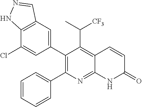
C12=C(C=C(C3=C(C4=CC=CC=C4)N=C4C(=C3C([CF3])C)C=CC(=O)N4)C=C1Cl)C=NN2
